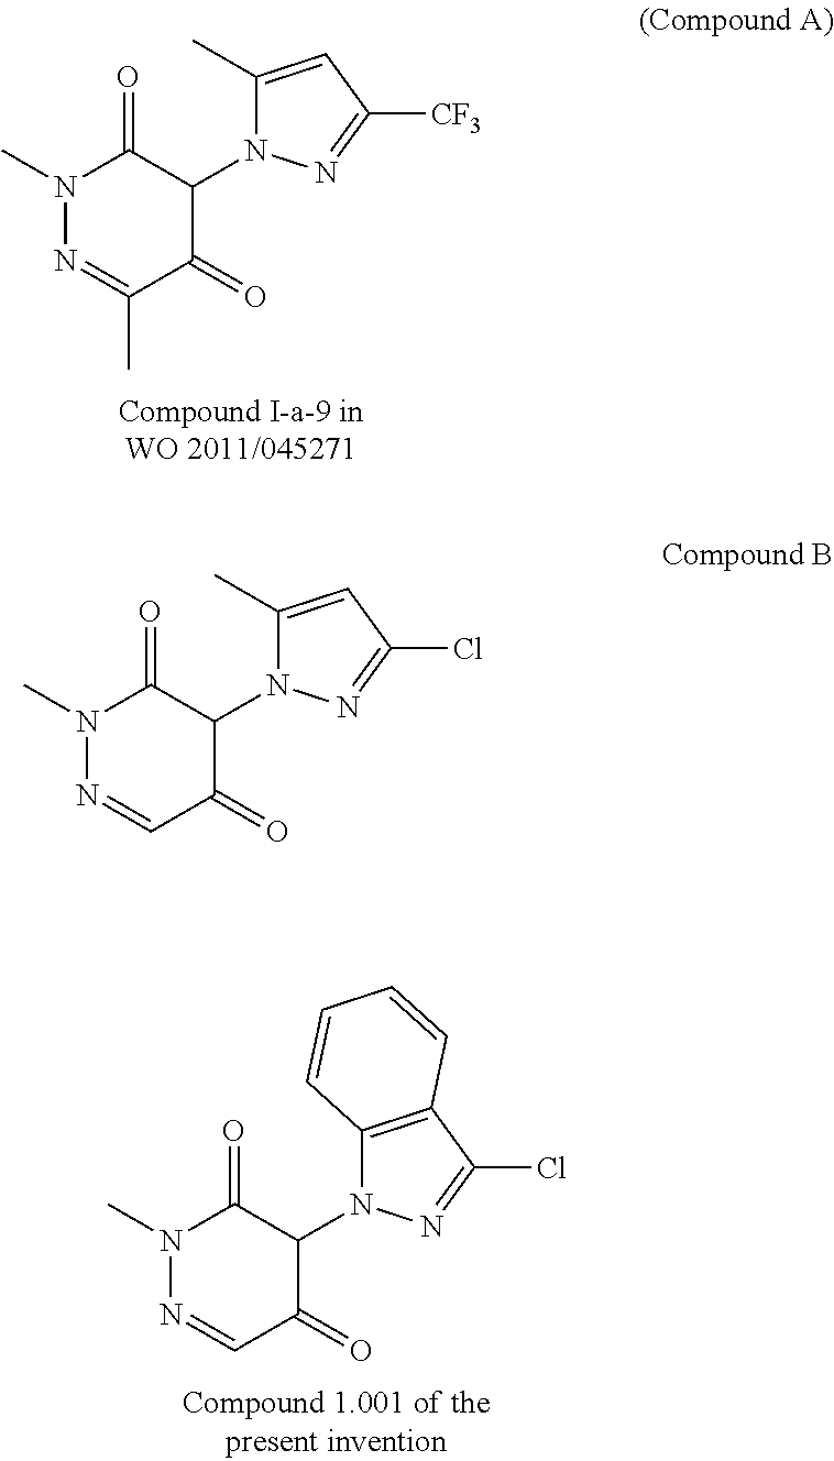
N1(C)N=C(C)C(=O)C(N2C(C)=CC([CF3])=N2)C1=O.N1(C)N=CC(=O)C(N2C3=C(C(Cl)=N2)C=CC=C3)C1=O.N1(C)N=CC(=O)C(N2C(C)=CC(Cl)=N2)C1=O
